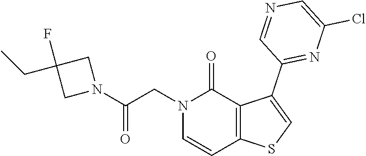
C1=NC=C(Cl)N=C1C1=CSC2=C1C(=O)N(CC(N1CC(CC)(F)C1)=O)C=C2
